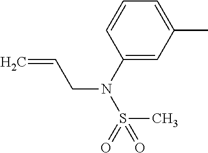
C1(C)=CC=CC(N(S(=O)(C)=O)CC=C)=C1
